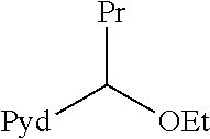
[Pr]C([OEt])[Pyd]
